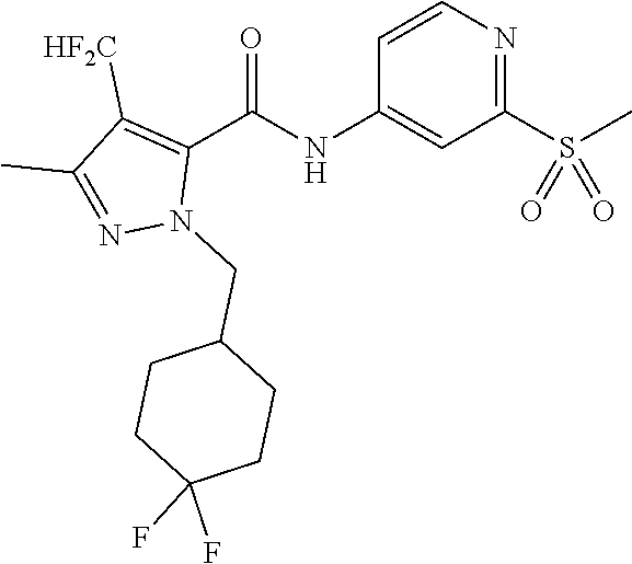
C1=CN=C(S(C)(=O)=O)C=C1NC(C1=C([HF2C])C(C)=NN1CC1CCC(F)(F)CC1)=O
